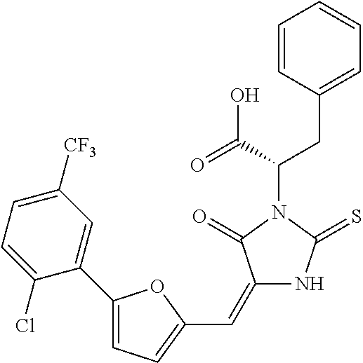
C1=CC(CC(C(=O)O)N2C(=O)C(=CC3=CC=C(C4=CC([CF3])=CC=C4Cl)O3)NC2=S)=CC=C1
